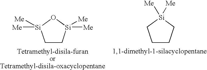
C1C[Si]([Me])([Me])O[Si]1([Me])[Me].C1CC[Si]([Me])([Me])C1
